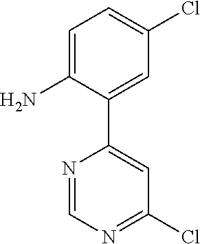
C1(Cl)=NC=NC(C2=CC(Cl)=CC=C2N)=C1
